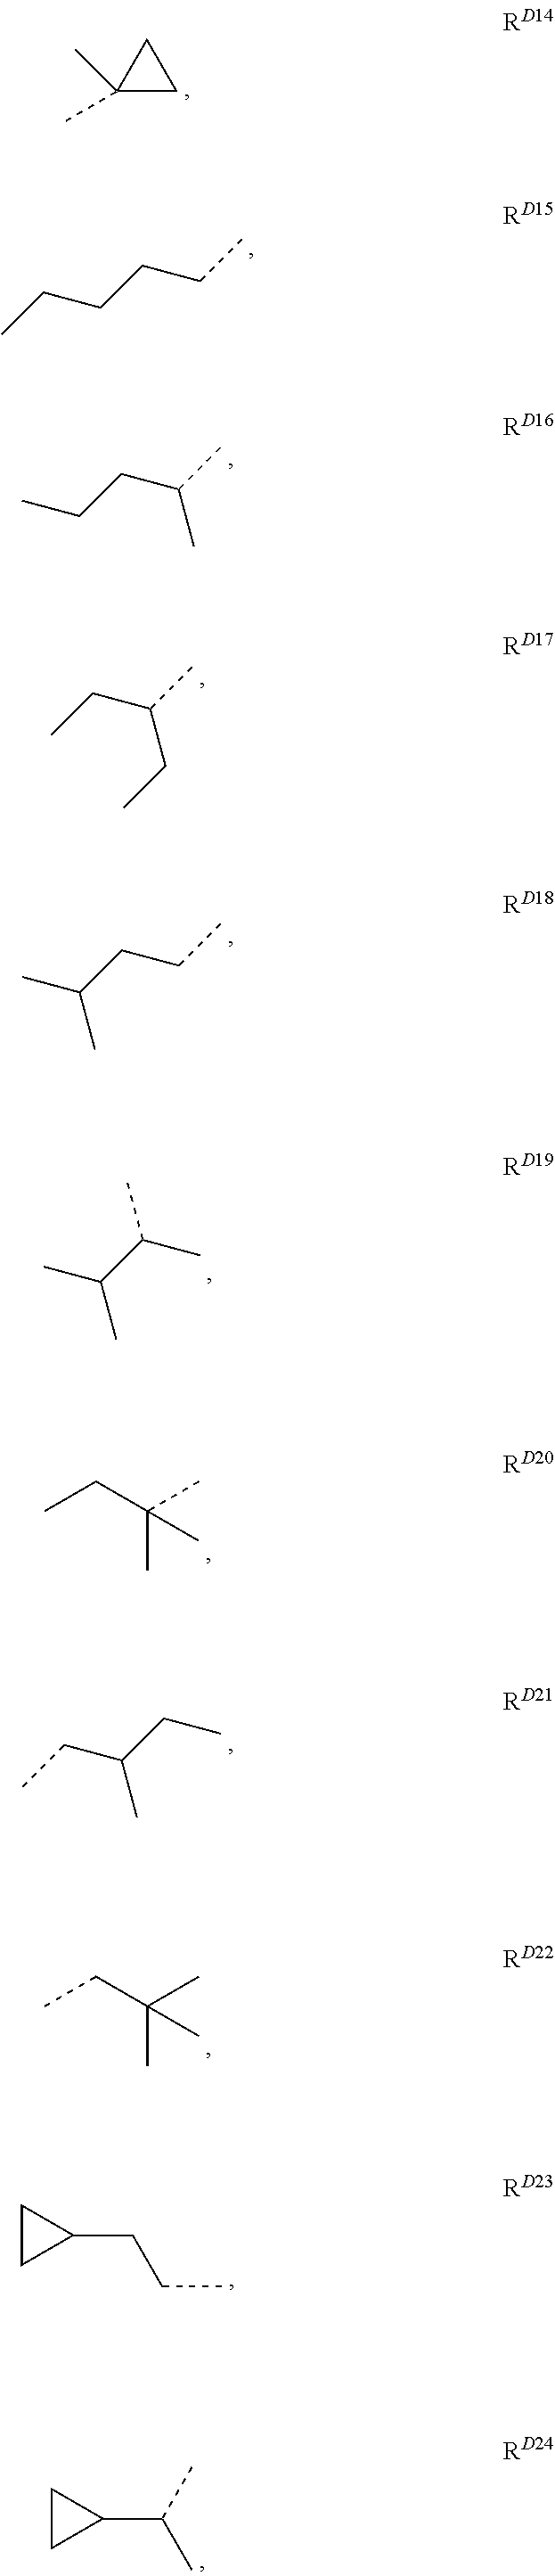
C1(C)(C)CC1.CCCCCC.CCCC(C)C.CCC(C)CC.CC(CCC)C.CC(C(C)C)C.C(C)(CC)(C)C.C(C(CC)C)C.C(C)(CC)(C)C.C1CC1CCC.C1CC1C(C)C
